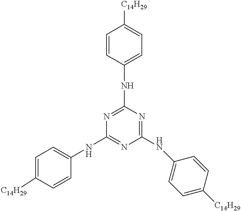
C1=CC(NC2=NC(NC3=CC=C([C14H29])C=C3)=NC(NC3=CC=C([C14H29])C=C3)=N2)=CC=C1[C14H29]
